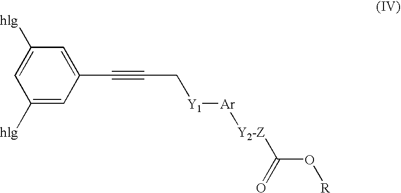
C(#CC[Y1][Ar][Y2-Z]C(=O)O[R])C1=CC([hlg])=CC([hlg])=C1
